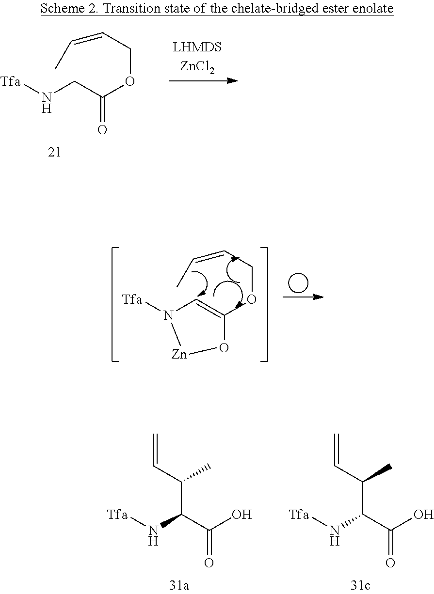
[Tfa]NCC(OCC=CC)=O.C=CC(C(N[Tfa])C(=O)O)C.C=CC(C(N[Tfa])C(=O)O)C.[Tfa]N1C=C(OCC=CC)O[Zn]1
